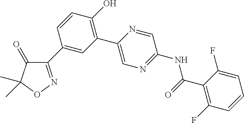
C1(O)=C(C2=CN=C(NC(C3=C(F)C=CC=C3F)=O)C=N2)C=C(C2=NOC(C)(C)C2=O)C=C1
